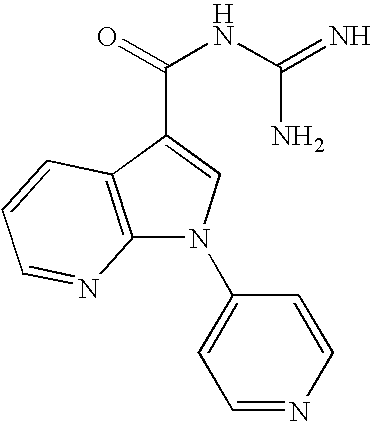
C12=C(C(C(NC(=N)N)=O)=CN1C1=CC=NC=C1)C=CC=N2
